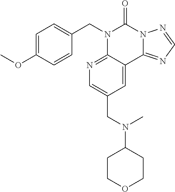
C1=C(OC)C=CC(CN2C3=NC=C(CN(C4CCOCC4)C)C=C3C3=NC=NN3C2=O)=C1
